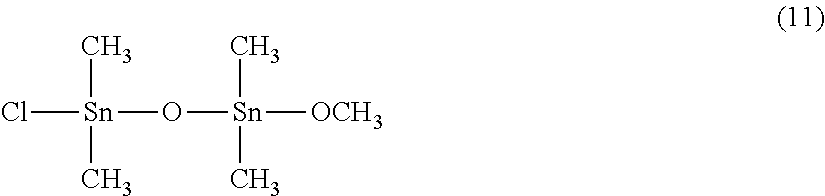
Cl[Sn](C)(C)O[Sn](C)(C)[OCH3]
